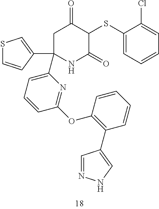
C1C(=O)C(SC2=CC=CC=C2Cl)C(=O)NC1(C1=CC=CC(OC2=C(C3=CNN=C3)C=CC=C2)=N1)C1=CSC=C1
